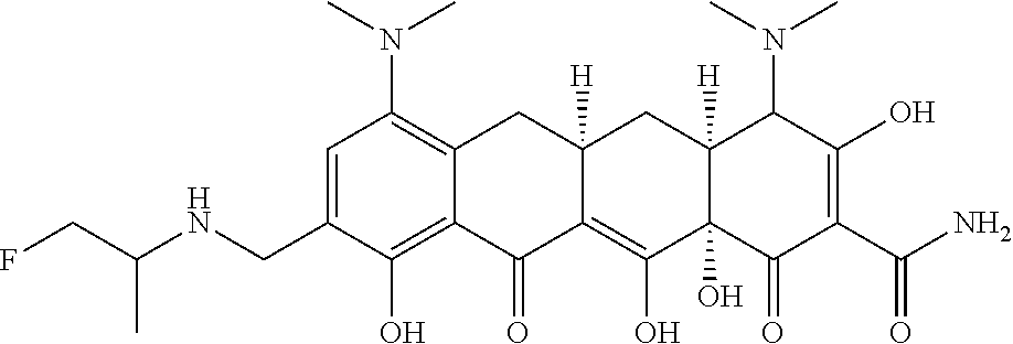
C1=C(CNC(CF)C)C(O)=C2C(=C1N(C)C)CC1([H])C(=C(O)C3(O)C([H])(C1)C(N(C)C)C(O)=C(C(N)=O)C3=O)C2=O
